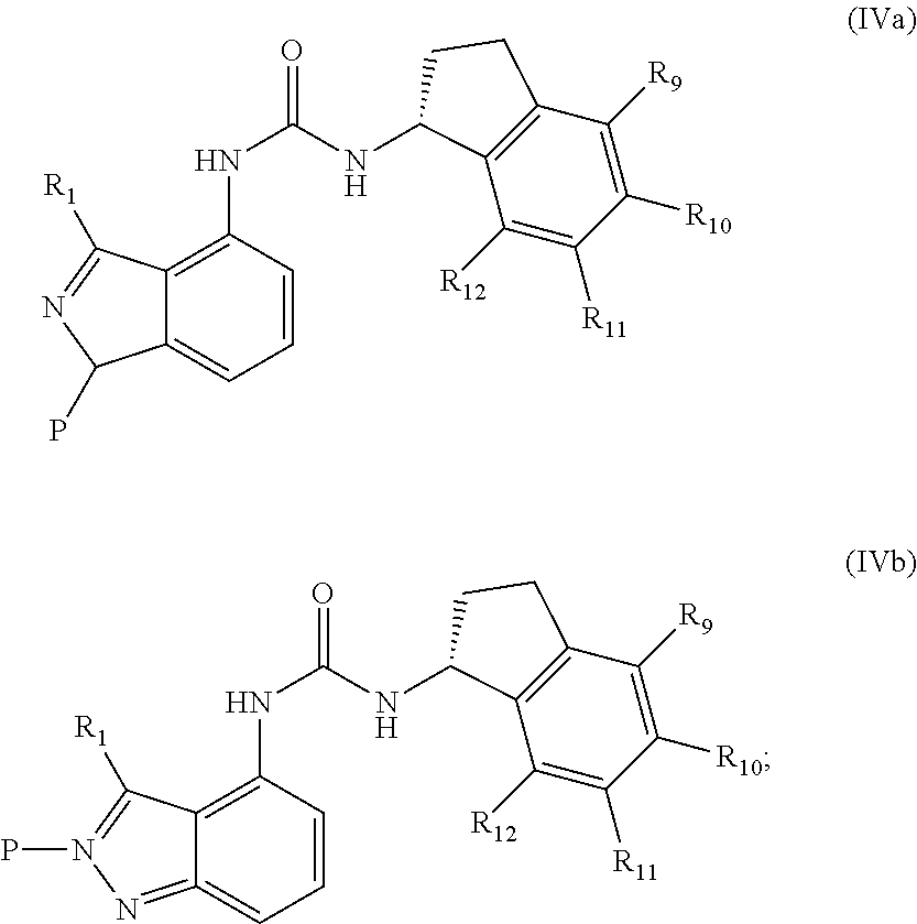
C1=CC(NC(=O)NC2C3=C(C([R9])=C([R10])C([R11])=C3[R12])CC2)=C2C(=C1)C(P)N=C2[R1].C1=CC(NC(=O)NC2C3=C(C([R9])=C([R10])C([R11])=C3[R12])CC2)=C2C(=C1)=NN(P)=C2[R1]
